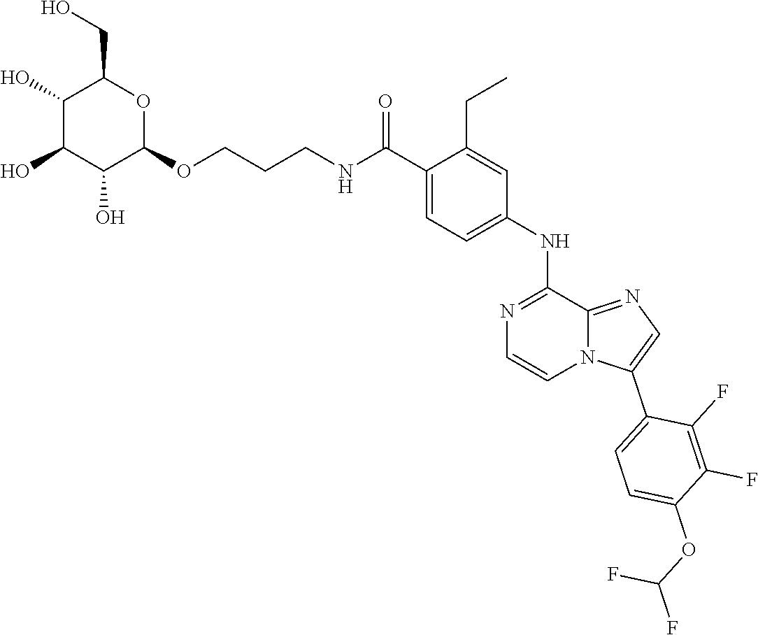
O(C1=CC=C(C2=CN=C3N2C=CN=C3NC2=CC=C(C(=O)NCCCOC3OC(CO)C(O)C(O)C3O)C(CC)=C2)C(F)=C1F)C(F)F
